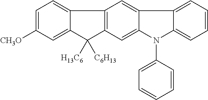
C1=C([CH3O])C=C2C(=C1)C1=C(C=C3C(=C1)C1=CC=CC=C1N3C1=CC=CC=C1)C2([H13C6])[C6H13]
